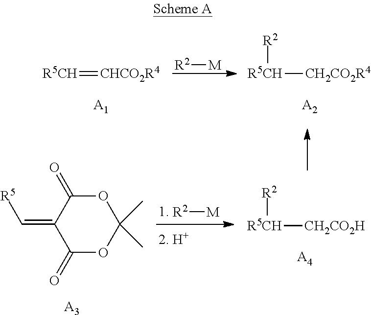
[R5CH]=[CHCO2R4].[A1].[R2][M].[R5CH]([CH2CO2R4])[R2].[A2].C1(=O)OC(C)(C)OC(=O)C1=C[R5].[A3].[R2][M].[R5CH]([CH2CO2H])[R2].[A4]
